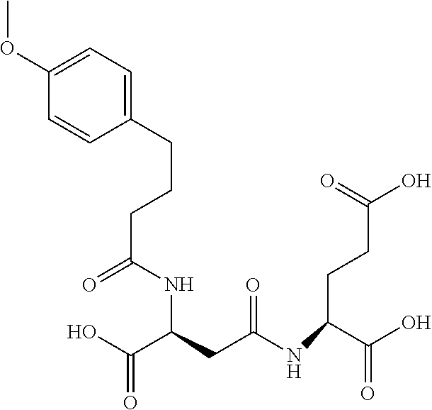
C1(CCCC(=O)NC(CC(NC(CCC(O)=O)C(O)=O)=O)C(O)=O)=CC=C(OC)C=C1
